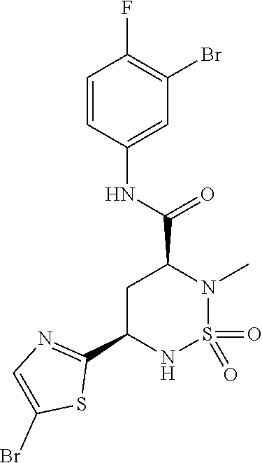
C1=CC(NC(C2CC(C3=NC=C(Br)S3)NS(=O)(=O)N2C)=O)=CC(Br)=C1F
